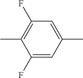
CC1=C(F)C=C(C)C=C1F
